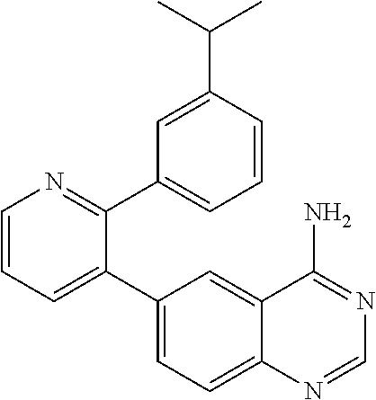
C1=CC=C(C2=CC=C3C(=C2)C(N)=NC=N3)C(C2=CC=CC(C(C)C)=C2)=N1
